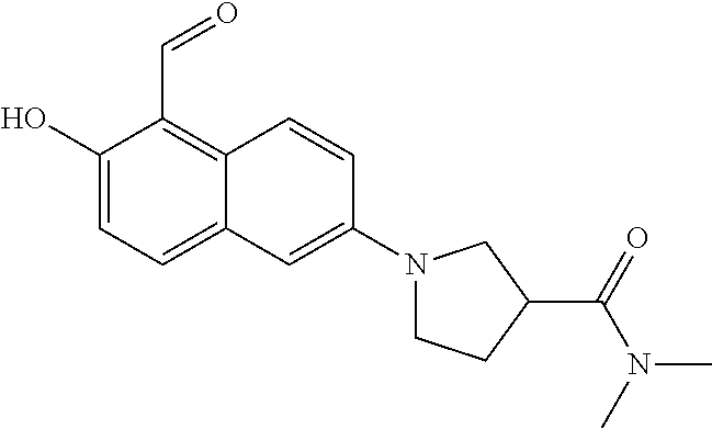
C1(O)=CC=C2C(=C1C=O)C=CC(N1CCC(C(N(C)C)=O)C1)=C2
